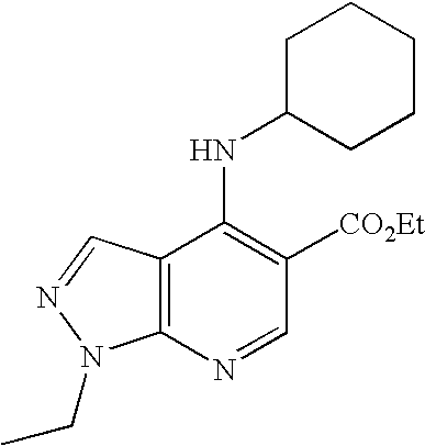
C12=C(N=CC([CO2Et])=C1NC1CCCCC1)N(CC)N=C2
